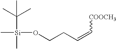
C[Si](OCCC=C[COOCH3])(C(C)(C)C)C
